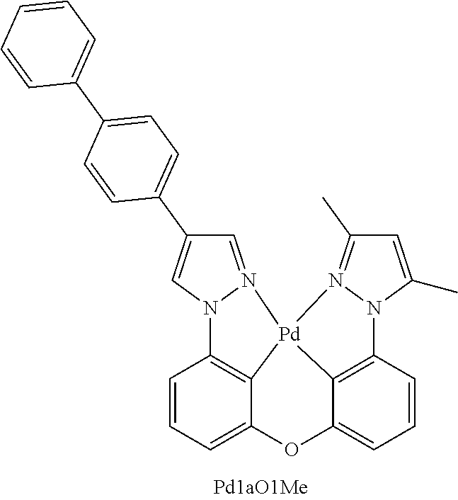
C1=N2N(C=C1C1=CC=C(C3=CC=CC=C3)C=C1)C1=C3C(=CC=C1)OC1=CC=CC4=C1[Pd]23N1=C(C)C=C(C)N41
